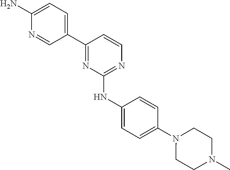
C1=C(N)N=CC(C2=NC(NC3=CC=C(N4CCN(C)CC4)C=C3)=NC=C2)=C1
